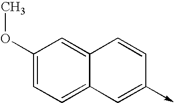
C12=CC(OC)=CC=C1C=C(->C)C=C2
